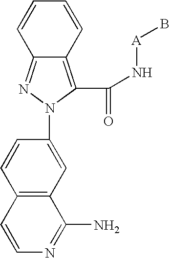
C12=C(C(N[A]B)=O)N(C3=CC4=C(C=C3)C=CN=C4N)N=C1C=CC=C2
